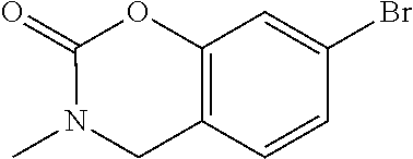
C12=C(C=CC(Br)=C1)CN(C)C(=O)O2
